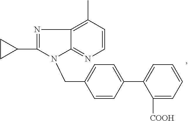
C12=NC=CC(C)=C1N=C(C1CC1)N2CC1=CC=C(C2=CC=CC=C2[COOH])C=C1
